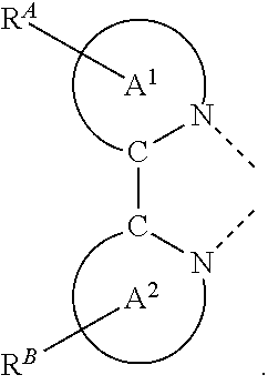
C(CNC)NC.[RA][A1].[RB][A2]
